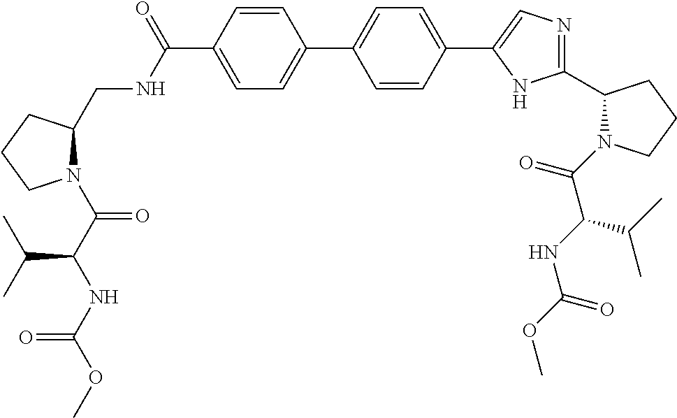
C1=CC(C(NCC2N(C(C(NC(OC)=O)C(C)C)=O)CCC2)=O)=CC=C1C1=CC=C(C2=CN=C(C3N(C(C(NC(OC)=O)C(C)C)=O)CCC3)N2)C=C1
